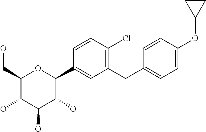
C1(CO)C(O)C(O)C(O)C(C2=CC(CC3=CC=C(OC4CC4)C=C3)=C(Cl)C=C2)O1
